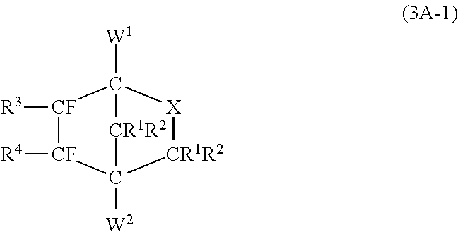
[CF]1([R3])[CF]([R4])C2([W2])[CR1R2][X]C1([W1])[CR1R2]2
